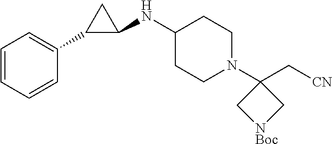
C1=CC=CC(C2C(NC3CCN(C4(C[CN])C[NBoc]C4)CC3)C2)=C1
